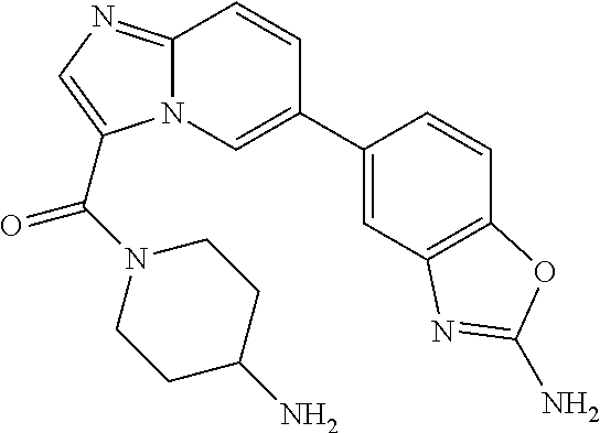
N12C(=NC=C1C(N1CCC(N)CC1)=O)C=CC(C1=CC3=C(C=C1)OC(N)=N3)=C2
